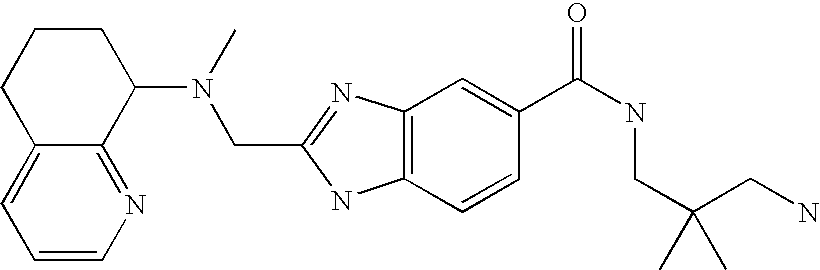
C1=CN=C2C(=C1)CCCC2N(C)CC1=NC2=C(N1)C=CC(C(NCC(CN)(C)C)=O)=C2
